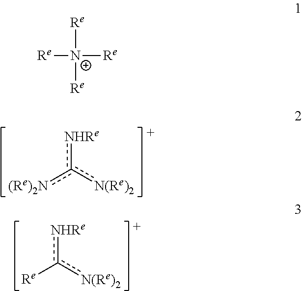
[NHRe]c([N(Re)2])[(Re)2N].[NHRe]c([N(Re)2])[Re].[Re][N+]([Re])([Re])[Re]
